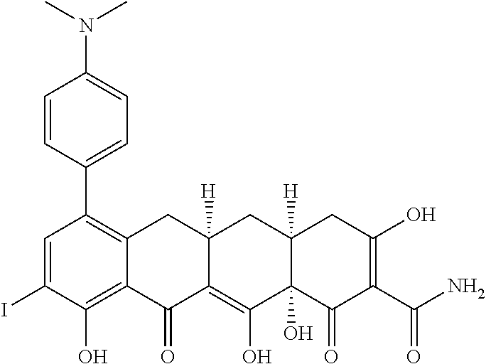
C1=C(I)C(O)=C2C(=C1C1=CC=C(N(C)C)C=C1)CC1([H])C(=C(O)C3(O)C([H])(C1)CC(O)=C(C(N)=O)C3=O)C2=O
